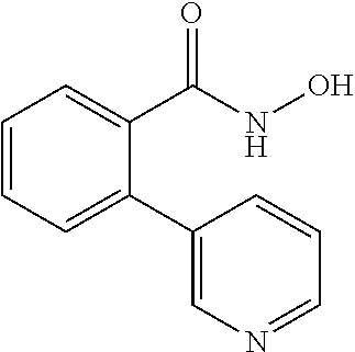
C1=CC=C(C2=CN=CC=C2)C(C(NO)=O)=C1
